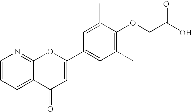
C1=CC=C2C(=N1)OC(C1=CC(C)=C(OCC(O)=O)C(C)=C1)=CC2=O
